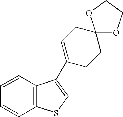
C1=CC=CC2=C1SC=C2C1=CCC2(CC1)OCCO2
